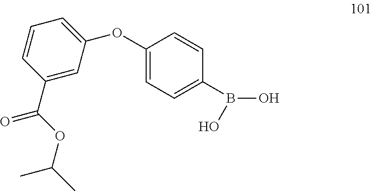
C1(C(OC(C)C)=O)=CC(OC2=CC=C(B(O)O)C=C2)=CC=C1
